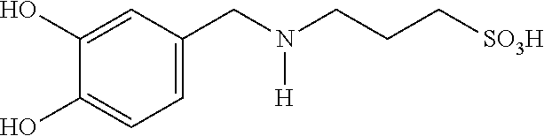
C1=C(CN(CCC[SO3H])[H])C=C(O)C(O)=C1
